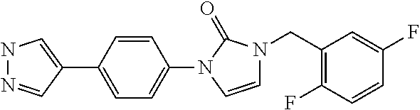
N1N=CC(C2=CC=C(N3C=CN(CC4=C(F)C=CC(F)=C4)C3=O)C=C2)=C1
